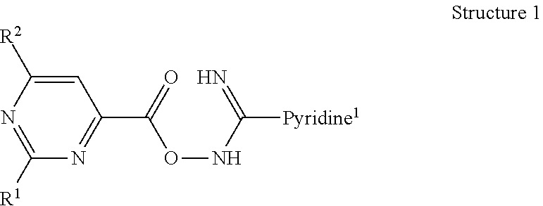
C1=C([R2])N=C([R1])N=C1C(=O)ONC([Pyridine1])=N
